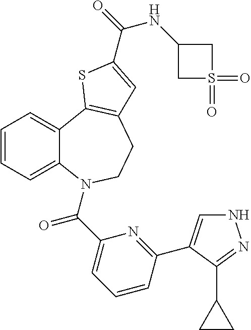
C1=CC=C2C(=C1)C1=C(CCN2C(C2=CC=CC(C3=CNN=C3C3CC3)=N2)=O)C=C(C(=O)NC2CS(=O)(=O)C2)S1
